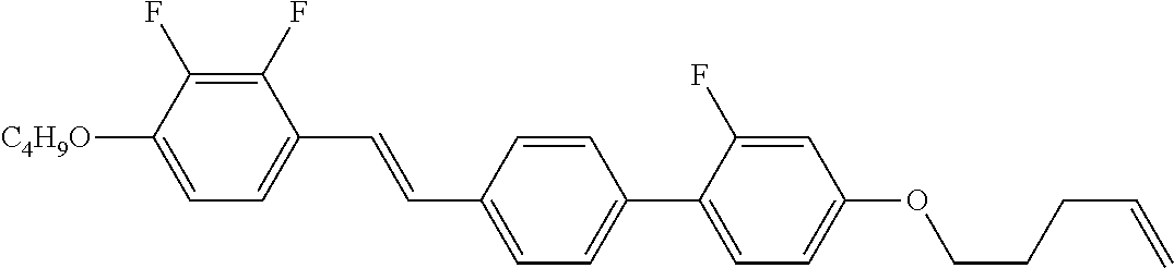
C1(F)=C(F)C([C4H9O])=CC=C1C=CC1=CC=C(C2=CC=C(OCCCC=C)C=C2F)C=C1
